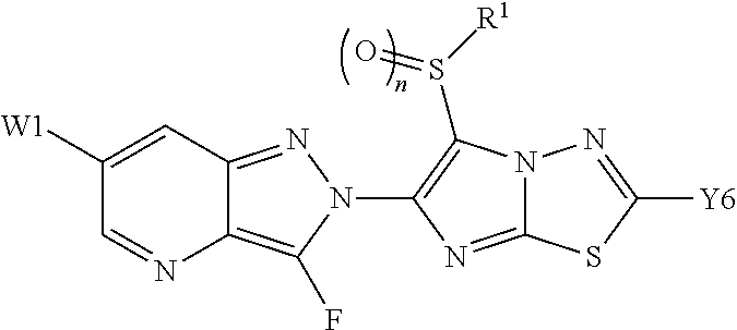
C12=C(F)N(C3=C(S([R1])=O)N4C(=N3)SC([Y6])=N4)N=C1C=C([W1])C=N2
